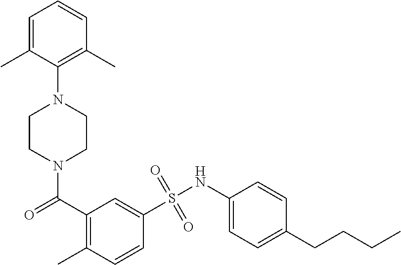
N1(C(=O)C2=C(C)C=CC(S(NC3=CC=C(CCCC)C=C3)(=O)=O)=C2)CCN(C2=C(C)C=CC=C2C)CC1
